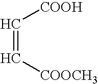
C(=C[COOCH3])[COOH]
